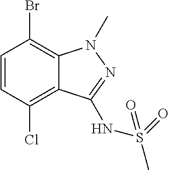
C1=CC(Cl)=C2C(=C1Br)N(C)N=C2NS(C)(=O)=O
